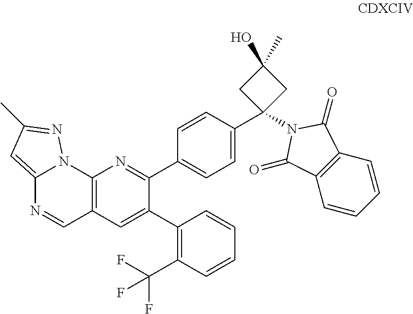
C12=C(C=C(C3=C(C(F)(F)F)C=CC=C3)C(C3=CC=C(C4(N5C(=O)C6=C(C=CC=C6)C5=O)CC(O)(C)C4)C=C3)=N1)C=NC1=CC(C)=NN21
